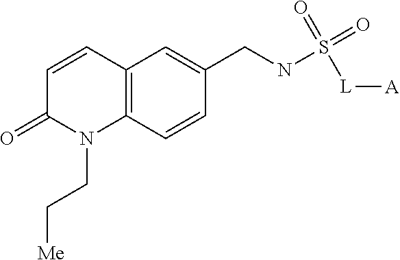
C1=CC2=C(N(CC[Me])C1=O)C=CC(CNS(=O)(=O)[L][A])=C2
